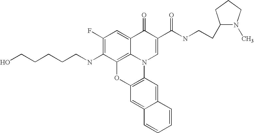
C1(F)=C(NCCCCCO)C2=C3C(=C1)C(=O)C(C(NCCC1N(C)CCC1)=O)=CN3C1=C(O2)C=C2C(=C1)C=CC=C2
